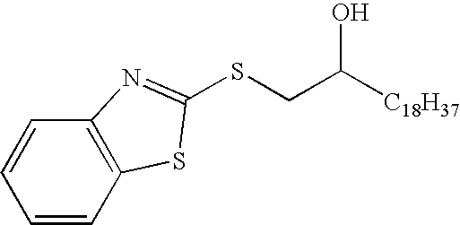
C1=CC2=C(C=C1)N=C(SCC([C18H37])O)S2
